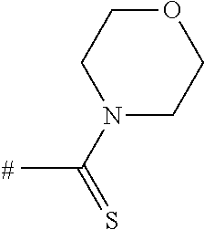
CC(N1CCOCC1)=S
